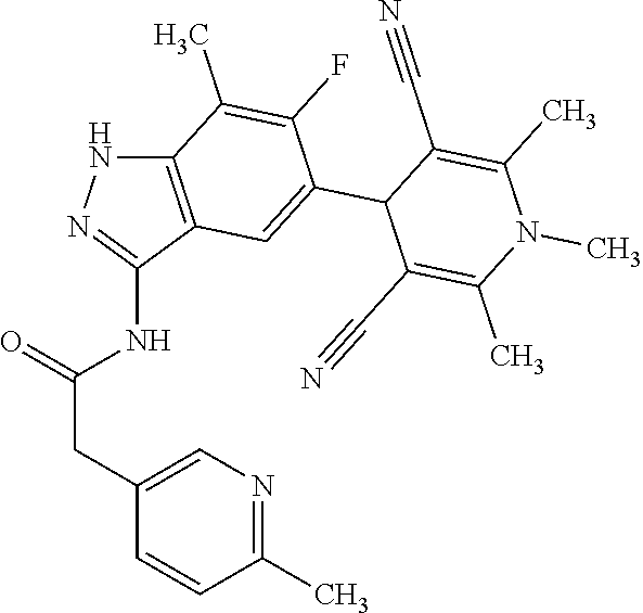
C12=C(C(NC(CC3=CN=C(C)C=C3)=O)=NN1)C=C(C1C(C#N)=C(C)N(C)C(C)=C1C#N)C(F)=C2C
